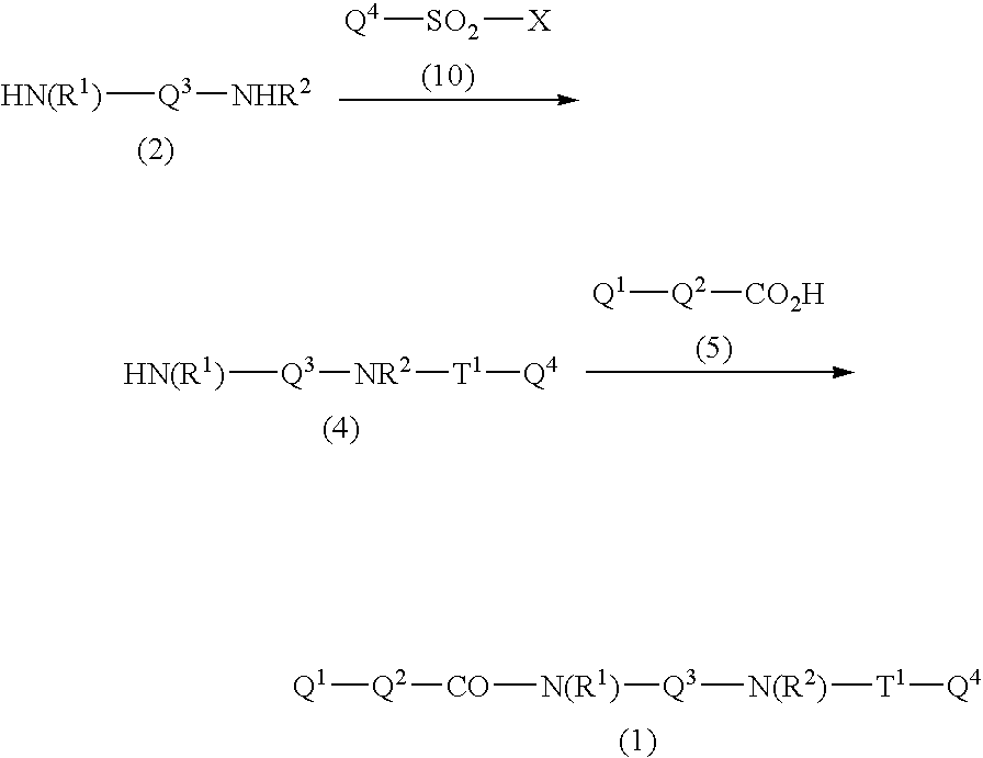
[HN(R1)][Q3][NHR2].[Q4][SO2][X].[Q1][Q2][CO2H].[HN(R1)][Q3][NR2][T1][Q4].[Q1][Q2][CO][N(R1)][Q3][N(R2)][T1][Q4]
